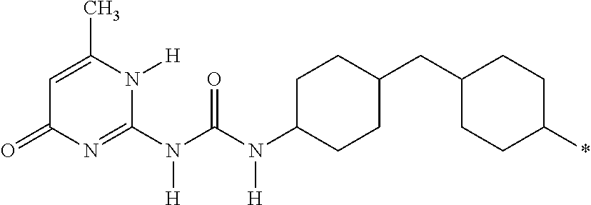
C1(=O)C=C(C)N([H])C(N(C(N(C2CCC(CC3CCC(*)CC3)CC2)[H])=O)[H])=N1
